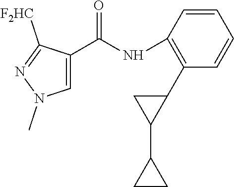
C1=C(C(NC2=C(C3CC3C3CC3)C=CC=C2)=O)C([F2HC])=NN1C
